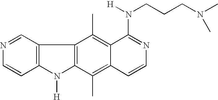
C12=C(C(C)=C3C(=C1C)C(N(CCCN(C)C)[H])=NC=C3)N([H])C1=C2C=NC=C1
